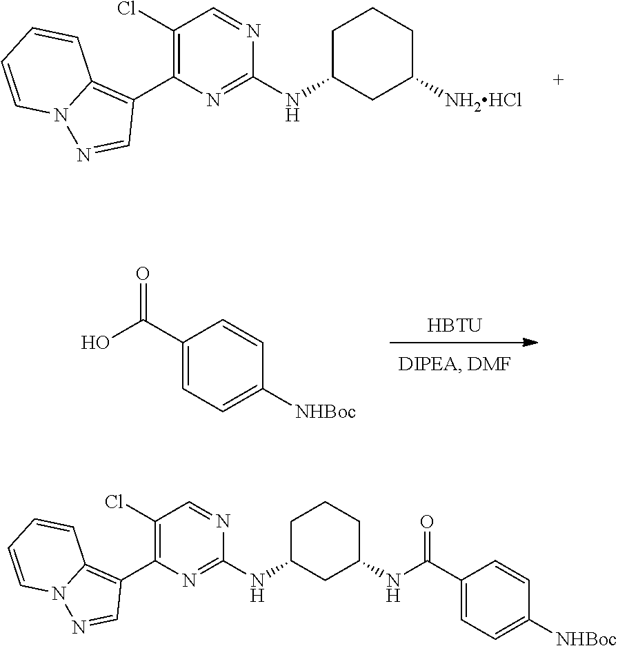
[HBTU].C1(C(O)=O)=CC=C([NHBoc])C=C1.C1(Cl)=C(C2=C3N(N=C2)C=CC=C3)N=C(NC2CCCC([NH2HCl])C2)N=C1.C1(Cl)=C(C2=C3N(N=C2)C=CC=C3)N=C(NC2CCCC(NC(C3=CC=C([NHBoc])C=C3)=O)C2)N=C1
